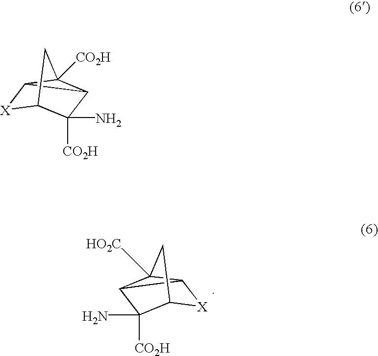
[X]1C2C3C(N)([CO2H])C1CC32[HO2C].[X]1C2C3C(N)([CO2H])C1CC32[CO2H]
